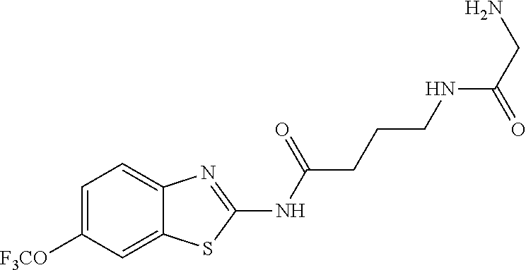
C1=C([F3CO])C=C2C(=C1)N=C(NC(CCCNC(CN)=O)=O)S2
